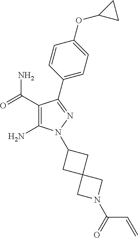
C1(C(=O)N)=C(N)N(C2CC3(C2)CN(C(=O)C=C)C3)N=C1C1=CC=C(OC2CC2)C=C1
